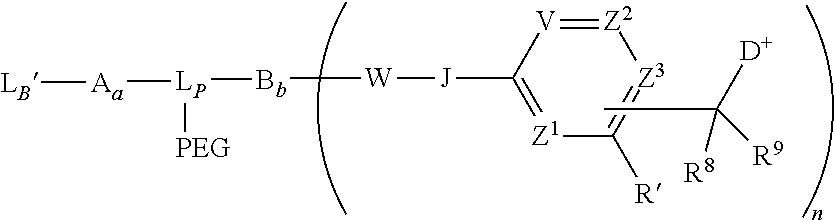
[Z2]1=[V]C([J][W][Bb][LP]([PEG])[Aa][LB])=[Z1]C([R])=[Z3]1.CC([D])([R8])[R9]
